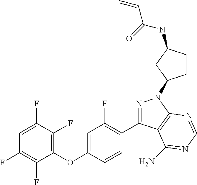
C1(OC2=CC(F)=C(C3=NN(C4CCC(NC(C=C)=O)C4)C4=C3C(N)=NC=N4)C=C2)=C(F)C(F)=CC(F)=C1F
